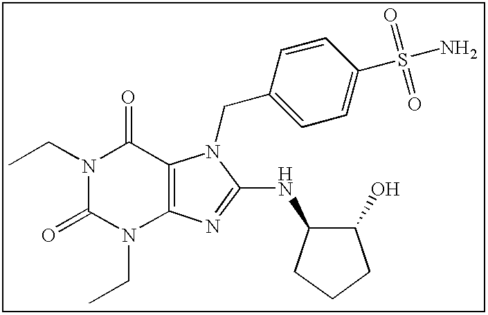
CCN1C(=O)N(CC)C2=C(C1=O)N(CC1=CC=C(S(N)(=O)=O)C=C1)C(NC1C(O)CCC1)=N2
